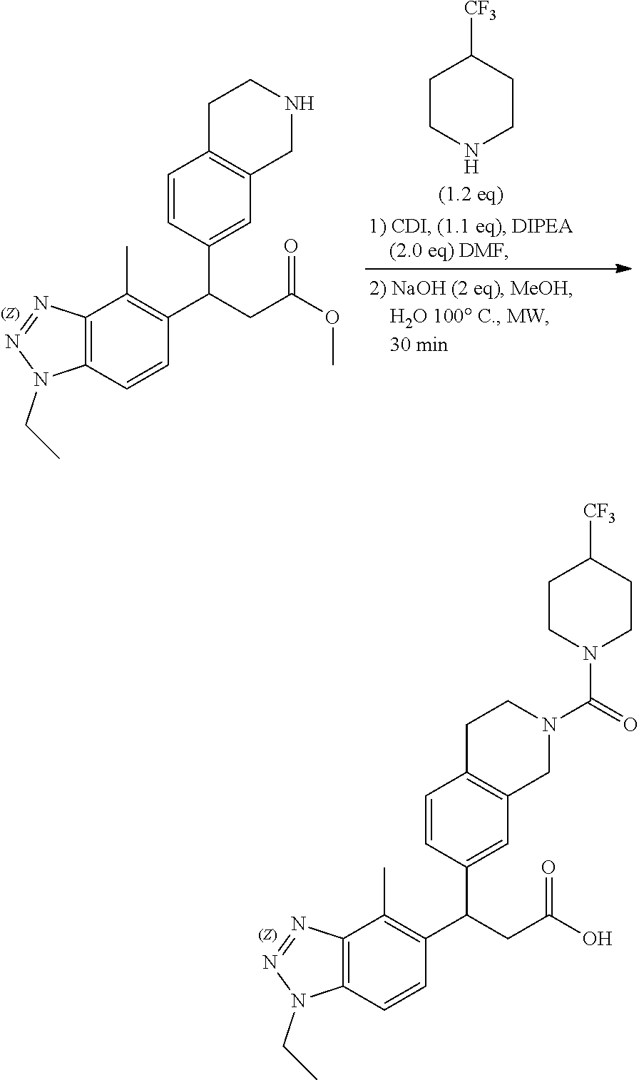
N1(CC)N=NC2=C1C=CC(C(C1=CC3=C(C=C1)CCNC3)CC(=O)OC)=C2C.C1CNCCC1[CF3].N1(CC)N=NC2=C1C=CC(C(C1=CC3=C(C=C1)CCN(C(=O)N1CCC([CF3])CC1)C3)CC(=O)O)=C2C
